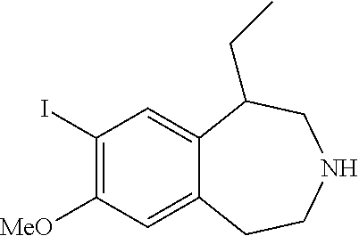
C1(I)=C([MeO])C=C2C(=C1)C(CC)CNCC2
